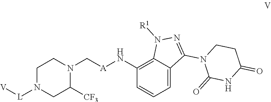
C1N([L][V])CC([CF3])N(C[A]NC2=C3C(=CC=C2)C(N2C(=O)NC(=O)CC2)=NN3[R1])C1
